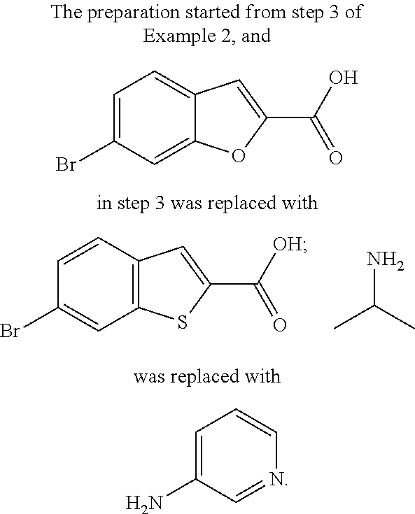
C12=C(C=CC(Br)=C1)C=C(C([OH])=O)S2.NC(C)C.C12=CC(Br)=CC=C1C=C(C(O)=O)O2.C1=C(N)C=NC=C1
